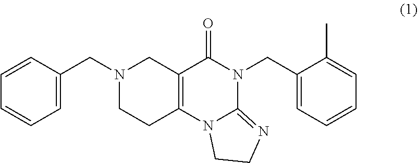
C1=CC(CN2CCC3=C(C2)C(=O)N(CC2=CC=CC=C2C)C2=NCCN32)=CC=C1
